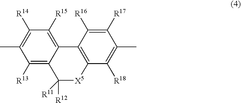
C1(C)=C([R14])C([R15])=C2C(=C1[R13])C([R11])([R12])[X5]C1=C2C([R16])=C([R17])C(C)=C1[R18]
